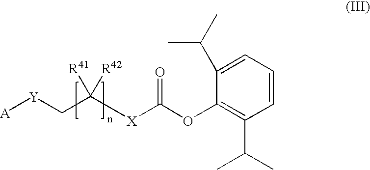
C1=CC=C(C(C)C)C(OC([X]C(C[Y][A])([R41])[R42])=O)=C1C(C)C
